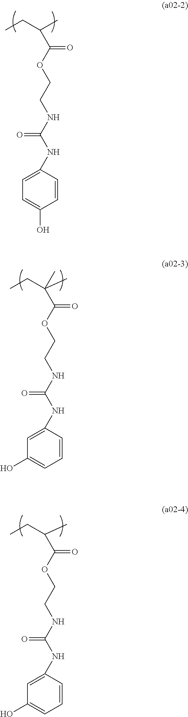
C1=C(NC(NCCOC(C(CC)C)=O)=O)C=CC(O)=C1.C1=C(NC(NCCOC(C(C)(CC)C)=O)=O)C=CC=C1O.C1=C(NC(NCCOC(C(CC)C)=O)=O)C=CC=C1O
